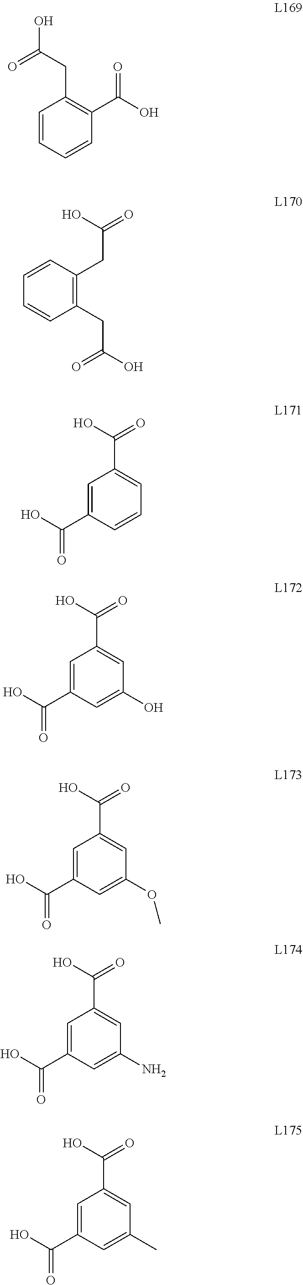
C1=CC=C(C(=O)O)C=C1C(O)=O.C1=CC(C(=O)O)=C(CC(=O)O)C=C1.C1=CC(CC(=O)O)=C(CC(O)=O)C=C1.C1=C(O)C=C(C(=O)O)C=C1C(O)=O.C1=C(OC)C=C(C(=O)O)C=C1C(O)=O.C1=C(N)C=C(C(=O)O)C=C1C(O)=O.C1=C(C)C=C(C(=O)O)C=C1C(O)=O
